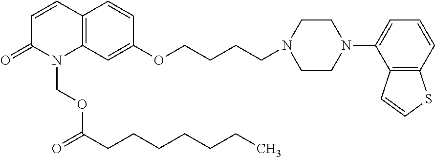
C12=C(C=C(OCCCCN3CCN(C4=CC=CC5=C4C=CS5)CC3)C=C1)N(COC(CCCCCCC)=O)C(=O)C=C2
